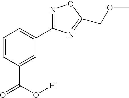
C1=CC(C(=O)O[H])=CC(C2=NOC(COC)=N2)=C1
